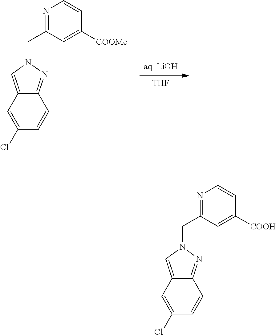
[aq. LiOH].[THF].C12=CN(CC3=NC=CC([COOMe])=C3)N=C1C=CC(Cl)=C2.C12=CN(CC3=NC=CC([COOH])=C3)N=C1C=CC(Cl)=C2
